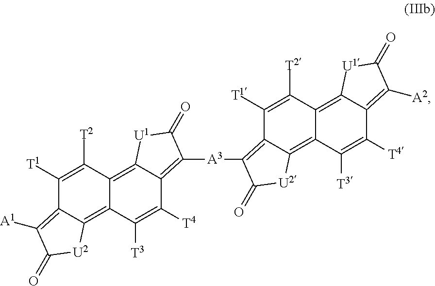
C1([T1])=C([T2])C2=C3C(=C([A3]C4=C5C([T1])=C([T2])C6=C7C(=C([A2])C(=O)[U1]7)C([T4])=C([T3])C6=C5[U2]C4=O)C(=O)[U1]3)C([T4])=C([T3])C2=C2C1=C([A1])C(=O)[U2]2
